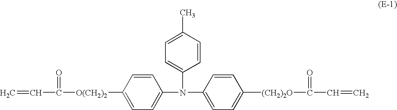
C=CC(=O)[O(CH2)2]C1=CC=C(N(C2=CC=C(C)C=C2)C2=CC=C([(CH2)2O]C(=O)C=C)C=C2)C=C1
